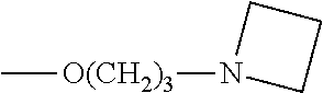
C[O(CH2)3]N1CCC1
